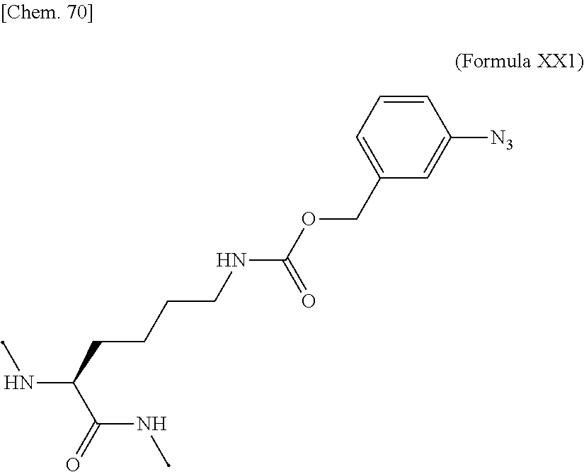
C(CC(C(NC)=O)NC)CCNC(=O)OCC1=CC=CC([N3])=C1
